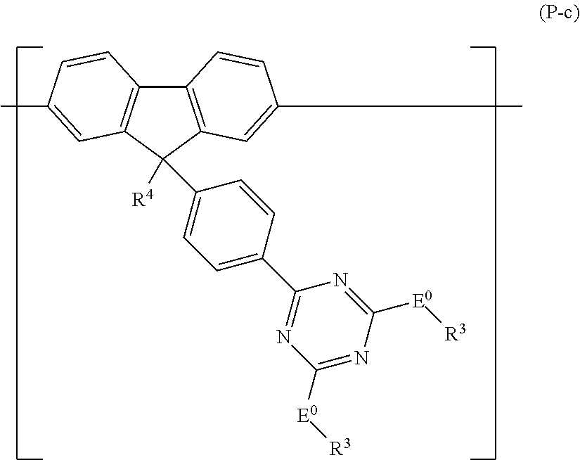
C12=C(C([R4])(C3=CC=C(C4=NC([E0][R3])=NC([E0][R3])=N4)C=C3)C3=C1C=CC(C)=C3)C=C(C)C=C2
